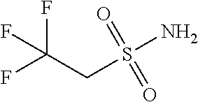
FC(F)(F)CS(N)(=O)=O
